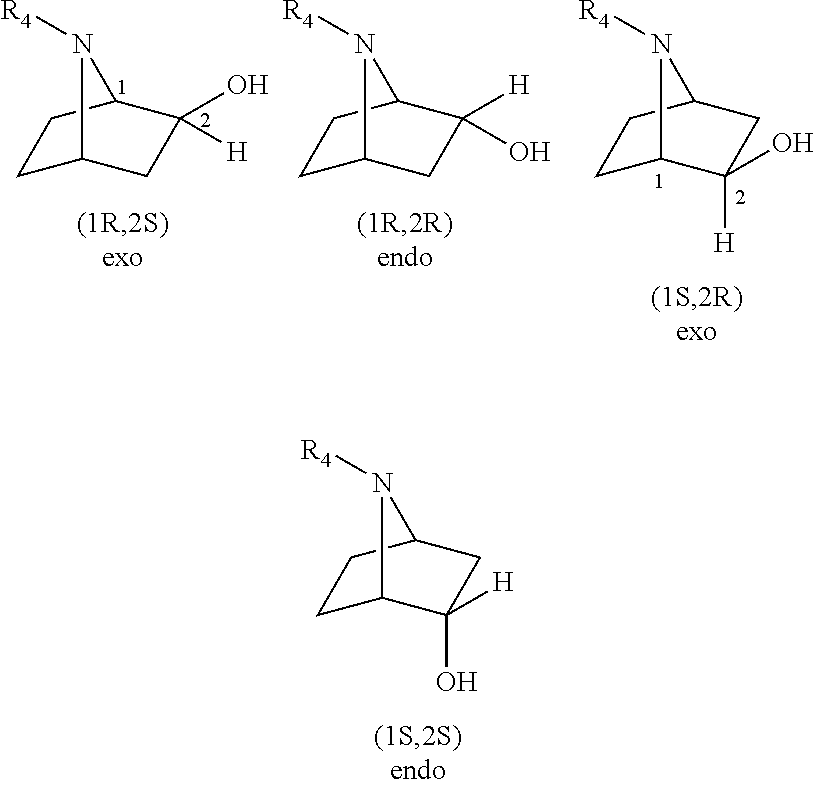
C1C2C(O)([H])CC(C1)N2[R4].C1C2CC(O)([H])C(C1)N2[R4].C1C2CC([H])(O)C(C1)N2[R4].C1C2C([H])(O)CC(C1)N2[R4]
